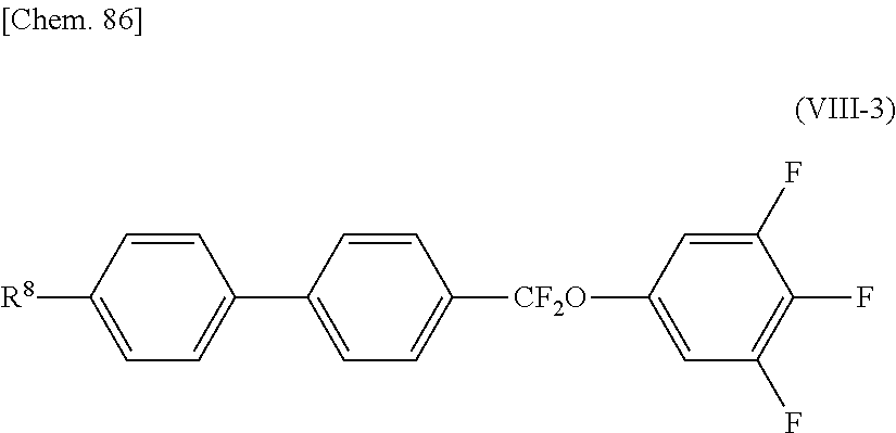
C1([R8])=CC=C(C2=CC=C([CF2O]C3=CC(F)=C(F)C(F)=C3)C=C2)C=C1
